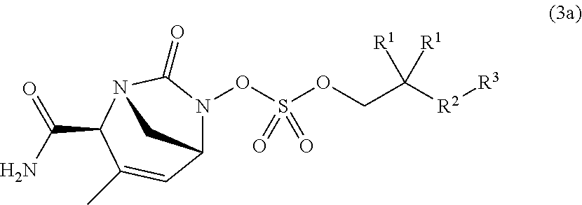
C12C=C(C)C(C(=O)N)N(C(=O)N1OS(OCC([R2][R3])([R1])[R1])(=O)=O)C2
